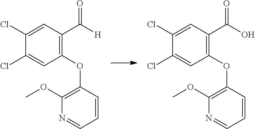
C1(OC2=C(OC)N=CC=C2)=C(C([H])=O)C=C(Cl)C(Cl)=C1.C1(OC2=C(OC)N=CC=C2)=C(C(O)=O)C=C(Cl)C(Cl)=C1
